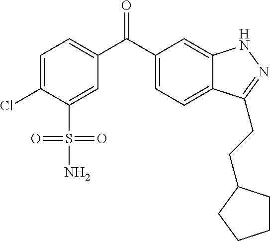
C1=C(Cl)C(S(=O)(=O)N)=CC(C(C2=CC=C3C(=C2)NN=C3CCC2CCCC2)=O)=C1
